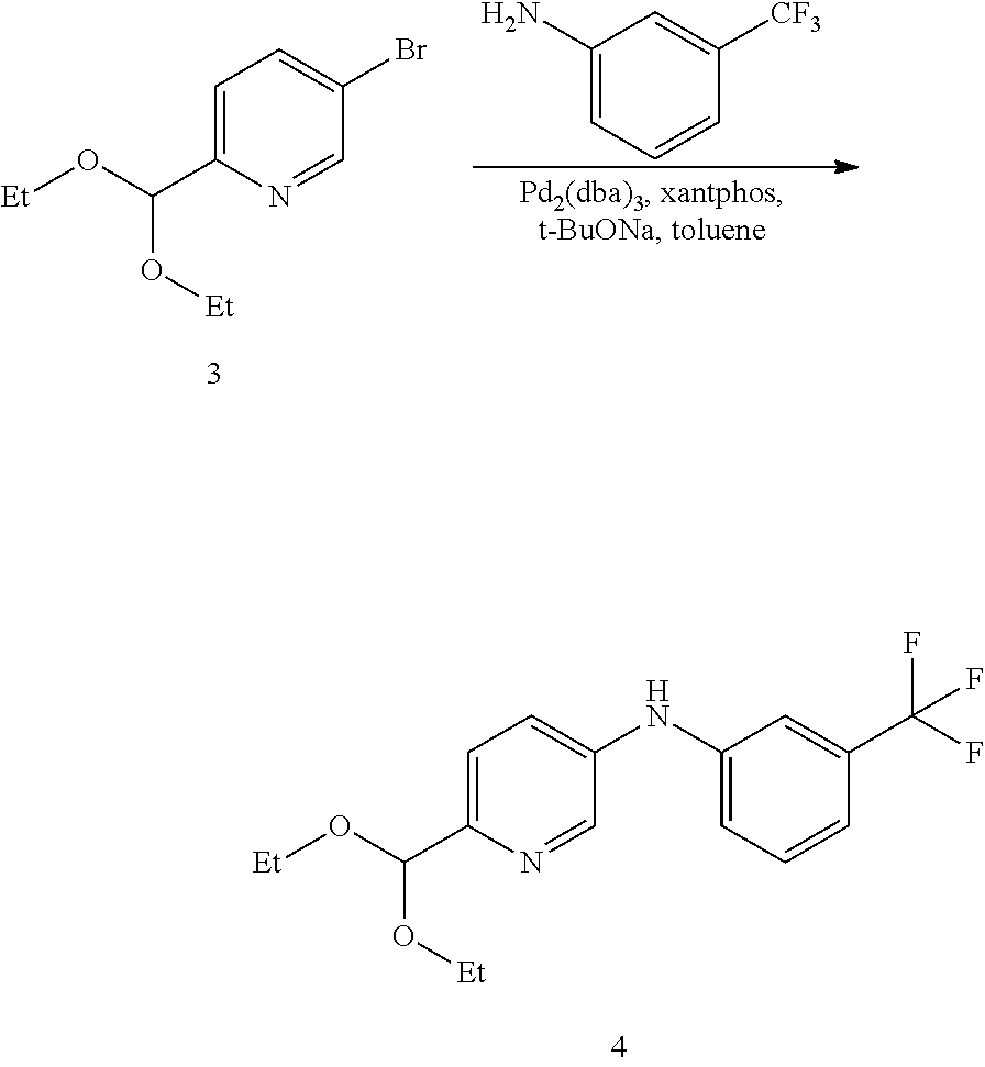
C1=C(C(O[Et])O[Et])N=CC(Br)=C1.C1(N)=CC=CC([CF3])=C1.C1=C(C(O[Et])O[Et])N=CC(NC2=CC=CC(C(F)(F)F)=C2)=C1
